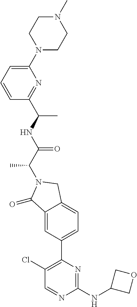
C1(=O)C2=CC(C3=C(Cl)C=NC(NC4COC4)=N3)=CC=C2CN1C(C(=O)NC(C1=NC(N2CCN(C)CC2)=CC=C1)C)C
